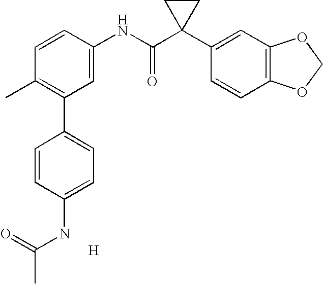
C1=CC(NC(C2(C3=CC4=C(C=C3)OCO4)CC2)=O)=CC(C2=CC=C(NC(C)=O)C=C2)=C1C.[H]
